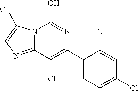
N12C(=NC=C1Cl)C(Cl)=C(C1=CC=C(Cl)C=C1Cl)N=C2O
